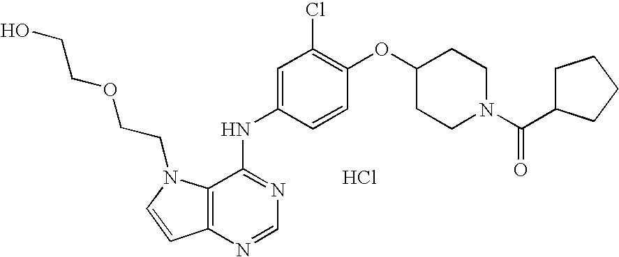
Cl.OCCOCCN1C2=C(C=C1)N=CN=C2NC1=CC(Cl)=C(OC2CCN(C(=O)C3CCCC3)CC2)C=C1
